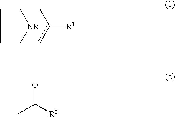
C1C2[NR]C(C1)Cc([R1])c2.O=C([R2])C
